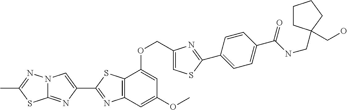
C12=NC(C3=NC4=C(S3)C(OCC3=CSC(C5=CC=C(C(NCC6(CO)CCCC6)=O)C=C5)=N3)=CC(OC)=C4)=CN1N=C(C)S2
